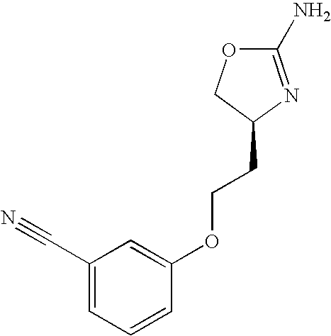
O1C(N)=NC(CCOC2=CC(C#N)=CC=C2)C1
